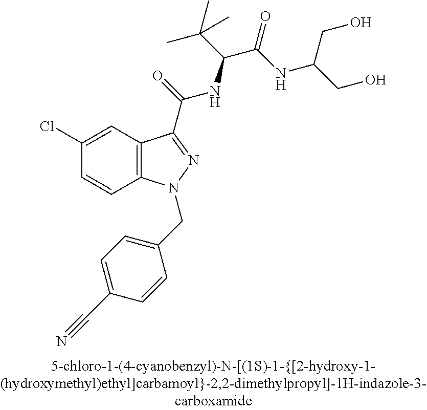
C1(Cl)=CC2=C(C=C1)N(CC1=CC=C(C#N)C=C1)N=C2C(=O)NC(C(C)(C)C)C(=O)NC(CO)CO
